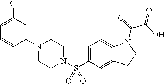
C1(N2CCN(S(C3=CC=C4C(=C3)CCN4C(=O)C(=O)O)(=O)=O)CC2)=CC(Cl)=CC=C1
